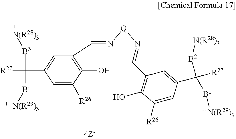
C1=C(C([B2][N(R28)3])([R27])[B1][N(R29)3])C=C([R26])C(O)=C1C=N[Q]N=CC1=C(O)C([R26])=CC(C([B3][N(R28)3])([B4][N(R29)3])[R27])=C1
